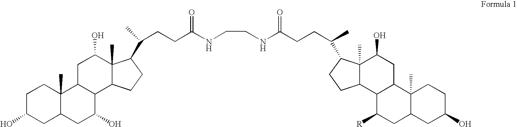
C1C(O)CC2C(C)(C1)C1C(C(O)C2)C2C(C)(C(O)C1)C(C(CCC(NCCNC(CCC(C)C1C3(C)C(C4C([R])CC5CC(O)CCC5(C)C4CC3O)CC1)=O)=O)C)CC2
